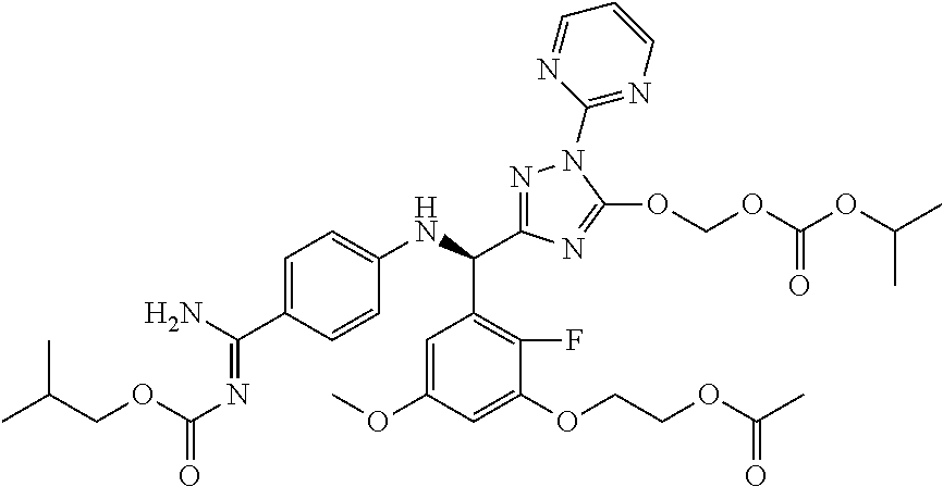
C1=C(C(N)=NC(OCC(C)C)=O)C=CC(NC(C2=C(F)C(OCCOC(C)=O)=CC(OC)=C2)C2=NN(C3=NC=CC=N3)C(OCOC(OC(C)C)=O)=N2)=C1
